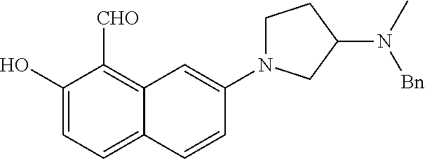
C1(O)=CC=C2C(=C1[CHO])C=C(N1CCC(N(C)[Bn])C1)C=C2
